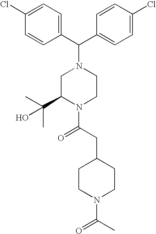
C1=C(Cl)C=CC(C(C2=CC=C(Cl)C=C2)N2CC(C(C)(C)O)N(C(CC3CCN(C(C)=O)CC3)=O)CC2)=C1
